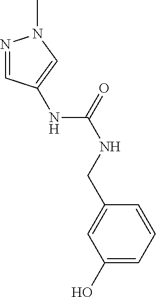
N1=CC(NC(NCC2=CC(O)=CC=C2)=O)=CN1C
